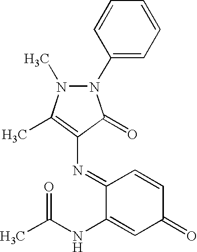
C1(N2N(C)C(C)=C(N=C3C(NC(C)=O)=CC(=O)C=C3)C2=O)=CC=CC=C1
